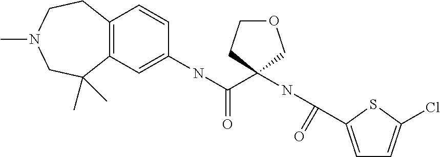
C12=C(C=C(NC(C3(NC(=O)C4=CC=C(Cl)S4)COCC3)=O)C=C1)C(C)(C)CN(C)CC2
